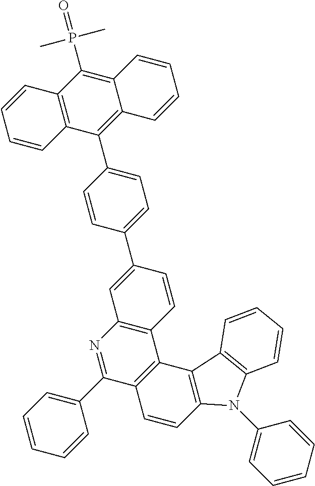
C12=C(C(C3=CC=C(C4=CC5=C(C=C4)C4=C(C(C6=CC=CC=C6)=N5)C=CC5=C4C4=C(N5C5=CC=CC=C5)C=CC=C4)C=C3)=C3C(=C1P(=O)(C)C)C=CC=C3)C=CC=C2
